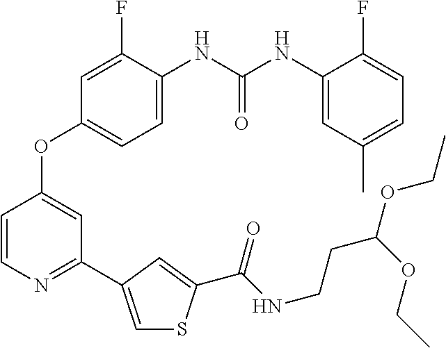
C1=C(NC(NC2=CC(C)=CC=C2F)=O)C(F)=CC(OC2=CC(C3=CSC(C(NCCC(OCC)OCC)=O)=C3)=NC=C2)=C1
